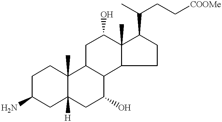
C1C(N)CC2([H])C(C)(C1)C1C(C(O)C2)C2C(C)(C(O)C1)C(C(C)CC[COOMe])CC2
